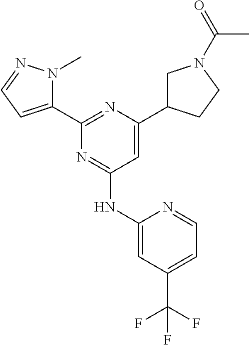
C1(C(F)(F)F)=CC=NC(NC2=NC(C3=CC=NN3C)=NC(C3CN(C(=O)C)CC3)=C2)=C1
